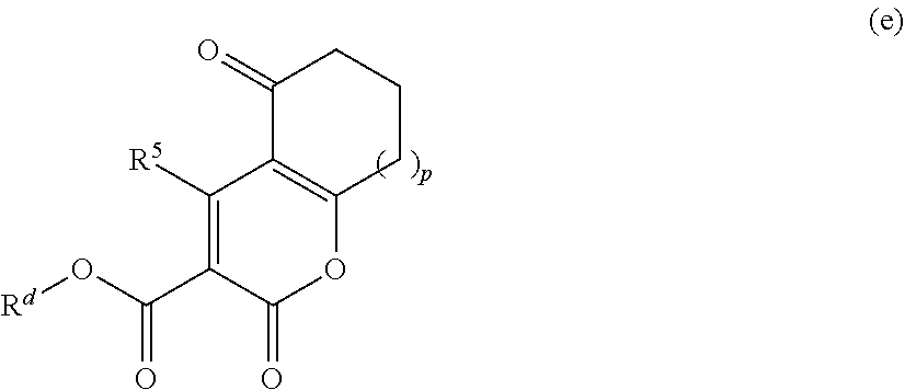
C1([R5])=C(C(O[Rd])=O)C(=O)OC2=C1C(=O)CCC2
